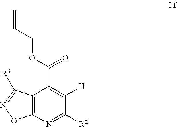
C12=C(N=C([R2])C([H])=C1C(OCC#C)=O)ON=C2[R3]
